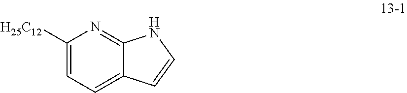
C1([H25C12])=CC=C2C(=N1)NC=C2
